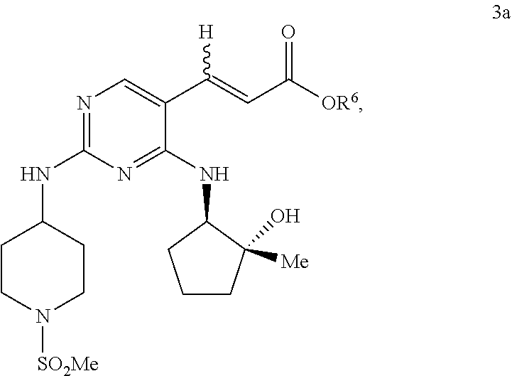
C1CN([SO2Me])CCC1NC1=NC=C(C(=CC([OR6])=O)[H])C(NC2CCCC2([Me])O)=N1
